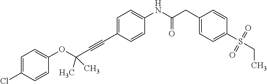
C(C1=CC=C(NC(CC2=CC=C(S(CC)(=O)=O)C=C2)=O)C=C1)#CC(OC1=CC=C(Cl)C=C1)(C)C
